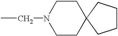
CCN1CCC2(CC1)CCCC2
